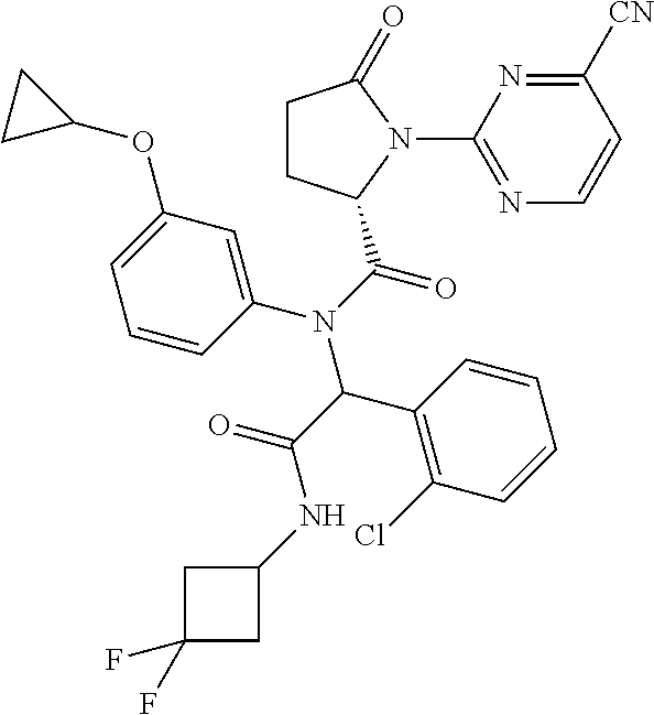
C1CC(C(N(C2=CC(OC3CC3)=CC=C2)C(C(=O)NC2CC(F)(F)C2)C2=C(Cl)C=CC=C2)=O)N(C2=NC=CC([CN])=N2)C1=O
